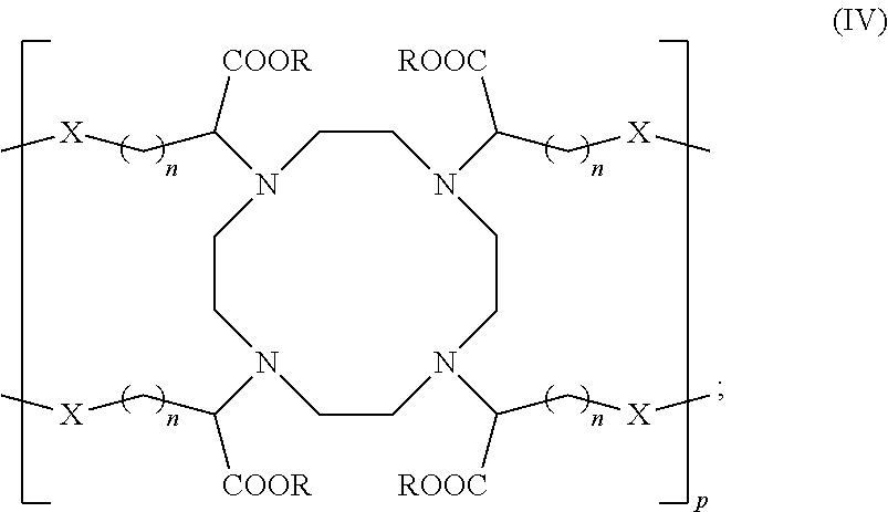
C1CN(C([ROOC])C[X]C)CCN(C([ROOC])C[X]C)CCN(C([COOR])C[X]C)CCN1C([COOR])C[X]C
